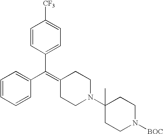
C1=CC=CC(C(=C2CCN(C3(C)CCN([BOC])CC3)CC2)C2=CC=C([CF3])C=C2)=C1
